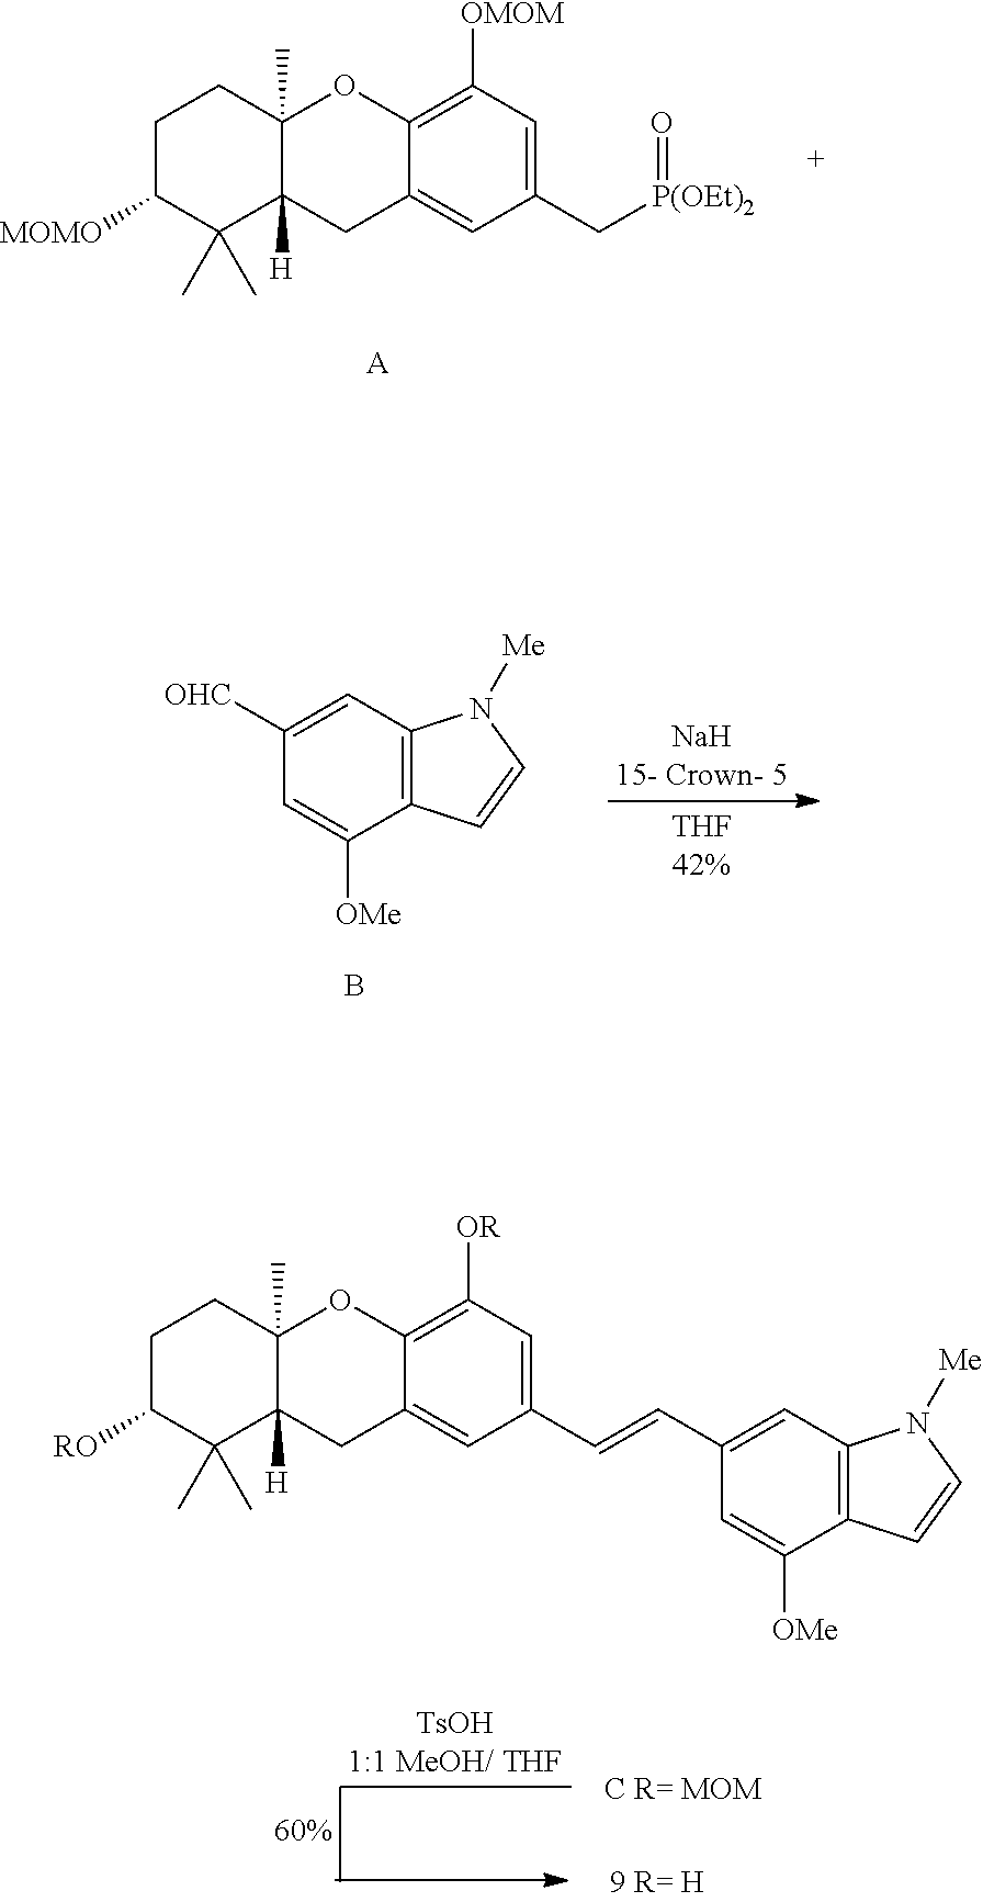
C1C([MOMO])C(C)(C)C2([H])C(C)(C1)OC1=C([OMOM])C=C(C[P(OEt)2]=O)C=C1C2.[A].C1([OHC])=CC2=C(C([OMe])=C1)C=CN2[Me].B.C1C([RO])C(C)(C)C2([H])C(C)(C1)OC1=C([OR])C=C(C=CC3=CC4=C(C([OMe])=C3)C=CN4[Me])C=C1C2
